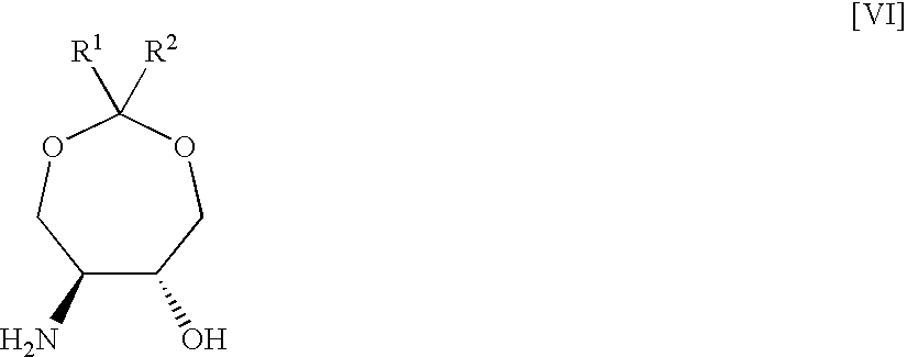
C1(N)C(O)COC([R2])([R1])OC1
